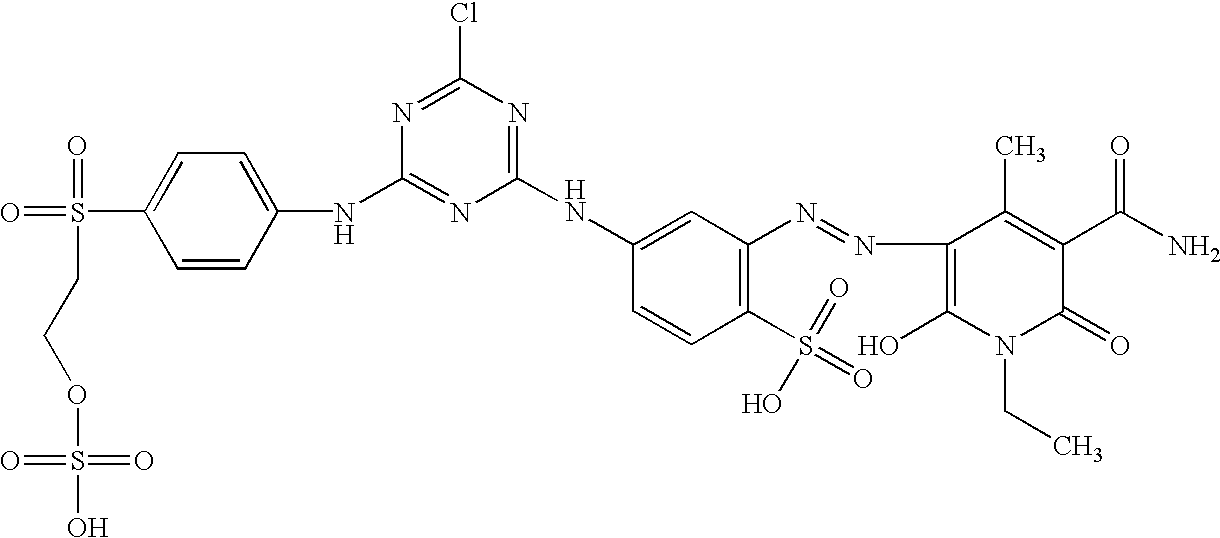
O=S(=O)(CCOS(O)(=O)=O)C1=CC=C(NC2=NC(NC3=CC(N=NC4=C(O)N(CC)C(=O)C(C(=O)N)=C4C)=C(S(=O)(=O)O)C=C3)=NC(Cl)=N2)C=C1
